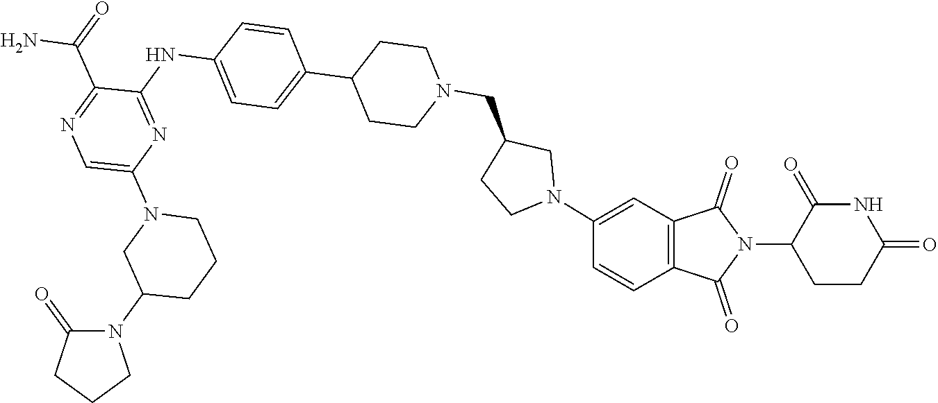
C1(=O)N(C2CCCN(C3=CN=C(C(N)=O)C(NC4=CC=C(C5CCN(CC6CCN(C7=CC8=C(C=C7)C(=O)N(C7CCC(=O)NC7=O)C8=O)C6)CC5)C=C4)=N3)C2)CCC1
